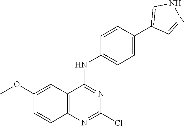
C12=C(N=C(Cl)N=C1NC1=CC=C(C3=CNN=C3)C=C1)C=CC(OC)=C2
